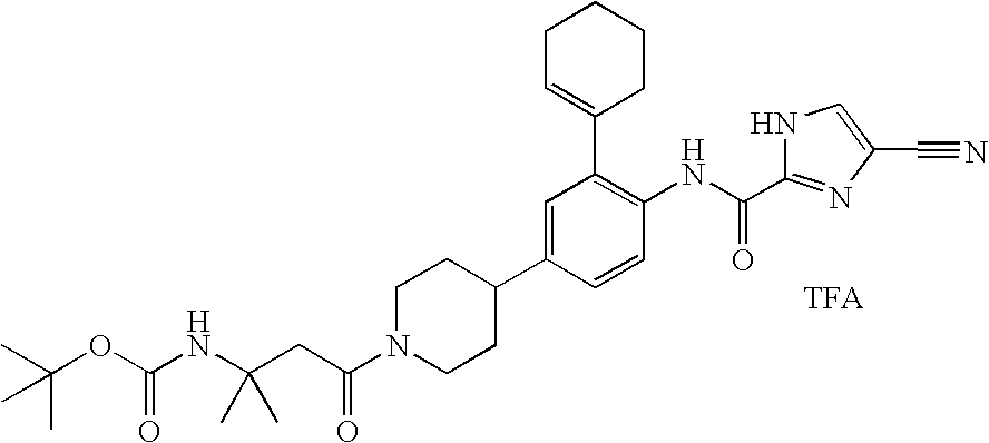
C(CC(N1CCC(C2=CC(C3=CCCCC3)=C(NC(=O)C3=NC(C#N)=CN3)C=C2)CC1)=O)(NC(OC(C)(C)C)=O)(C)C
